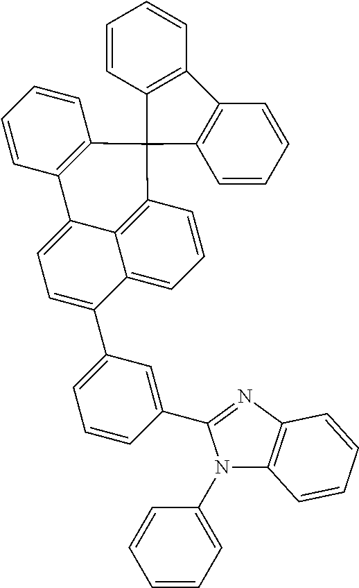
C1=CC2=C(C=C1)C1=C(C=CC=C1)C21C2=C(C=CC=C2)C2=CC=C(C3=CC=CC(C4=NC5=C(N4C4=CC=CC=C4)C=CC=C5)=C3)C3=CC=CC1=C23
